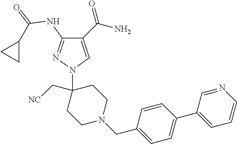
C1(C(N)=O)=CN(C2(C[NC])CCN(CC3=CC=C(C4=CC=CN=C4)C=C3)CC2)N=C1NC(=O)C1CC1
